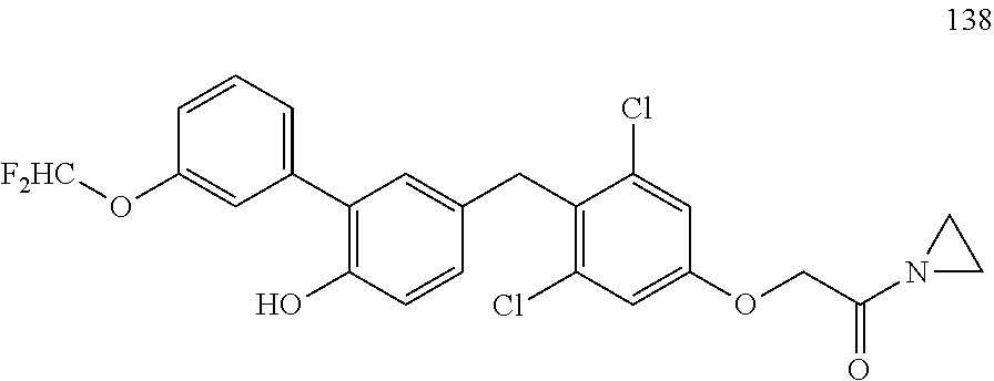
C1(C2=C(O)C=CC(CC3=C(Cl)C=C(OCC(N4CC4)=O)C=C3Cl)=C2)=CC=CC(O[F2HC])=C1
